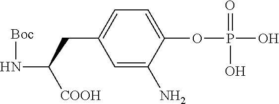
C1=C(N)C(OP(=O)(O)O)=CC=C1CC(N[Boc])[COOH]
